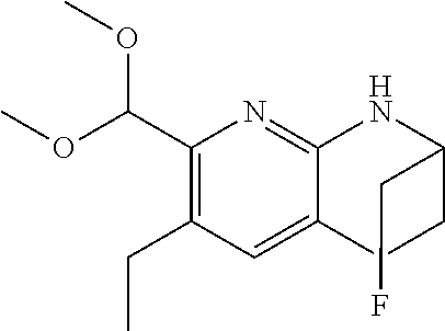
C1(C(OC)OC)=C(CC)C=C2C(=N1)NC(CF)CC2
